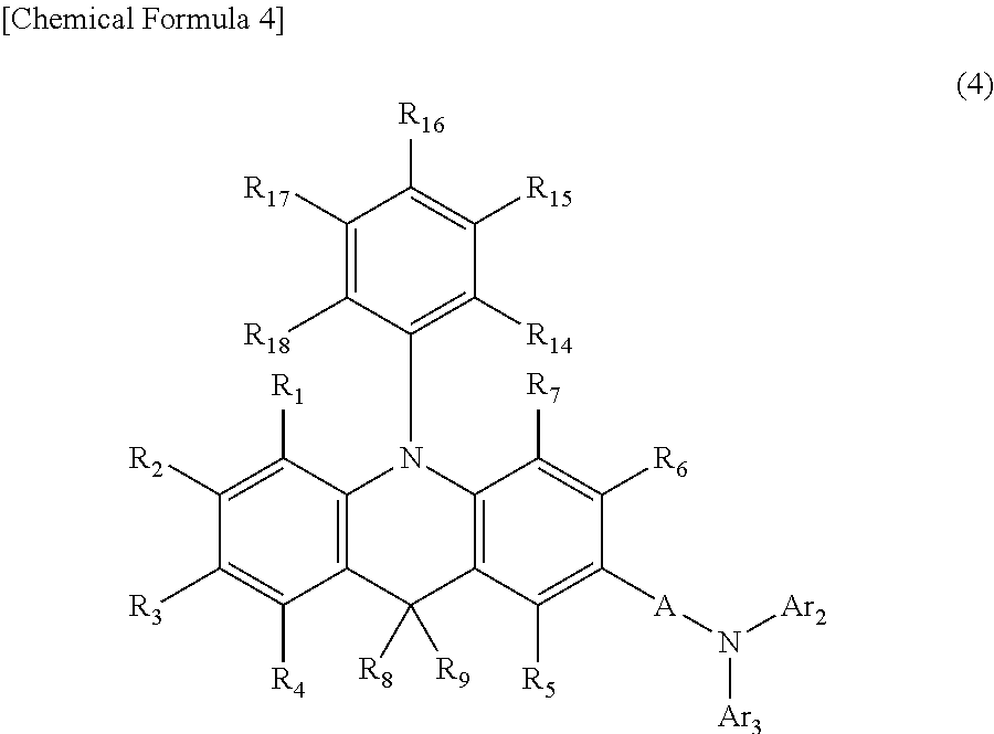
C12=C(C([R1])=C([R2])C([R3])=C1[R4])N(C1=C([R14])C([R15])=C([R16])C([R17])=C1[R18])C1=C(C2([R8])[R9])C([R5])=C([A]N([Ar2])[Ar3])C([R6])=C1[R7]
